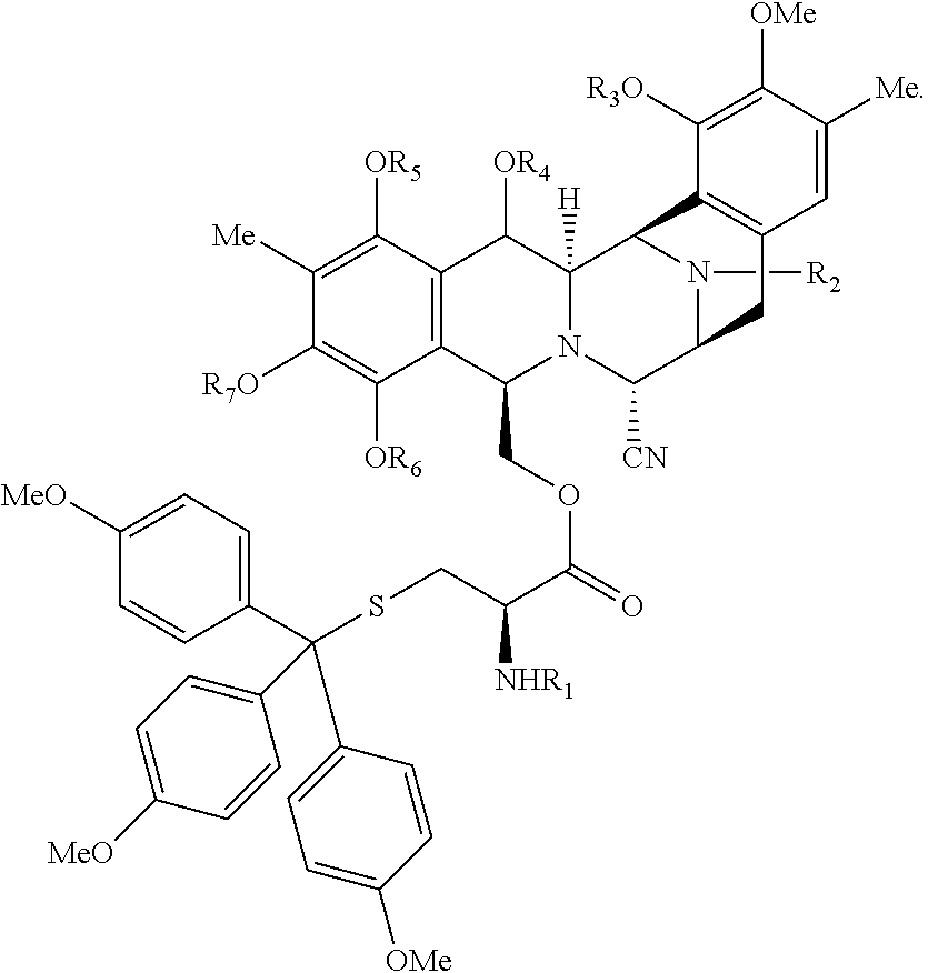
C1([Me])=C([OR5])C2=C(C([OR6])=C1[R7O])C(COC(=O)C(CSC(C1=CC=C([MeO])C=C1)(C1=CC=C([MeO])C=C1)C1=CC=C([OMe])C=C1)[NHR1])N1C([H])(C2[OR4])C2N([R2])C(C1[CN])CC1=C2C([R3O])=C([OMe])C([Me])=C1
